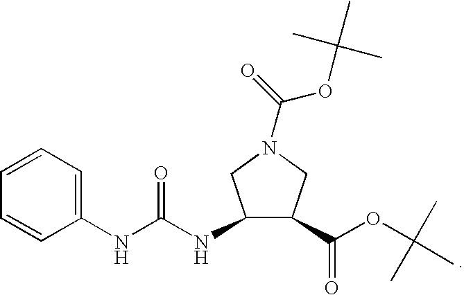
C1=CC(NC(NC2C(C(OC(C)(C)C)=O)CN(C(=O)OC(C)(C)C)C2)=O)=CC=C1
